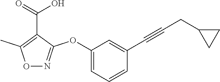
O1N=C(OC2=CC=CC(C#CCC3CC3)=C2)C(C(=O)O)=C1C
